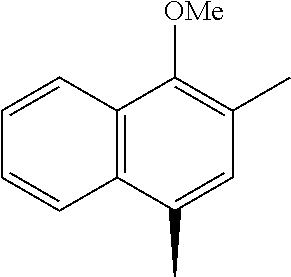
C12=C(C(C)=CC(C)=C1[OMe])C=CC=C2
